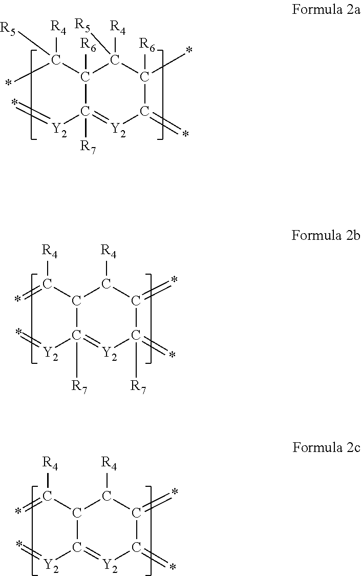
*C(C1([R6])C([Y2]=*)([R7])=[Y2]C(=*)C(*)([R6])C1([R4])[R5])([R4])[R5].[Y2](C1([R7])=[Y2]C(=*)([R7])C(=*)C([R4])C1C([R4])=*)=*.[Y2](C1=[Y2]C(=*)C(=*)C([R4])C1C([R4])=*)=*
